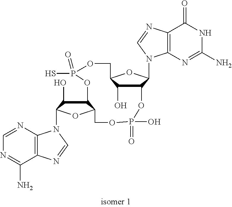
C12=C(N=CN=C1N)N(C1C(O)C3C(O1)COP(O)(=O)OC1C(N4C5=C(C(=O)NC(N)=N5)N=C4)OC(COP(S)(=O)O3)C1O)C=N2
